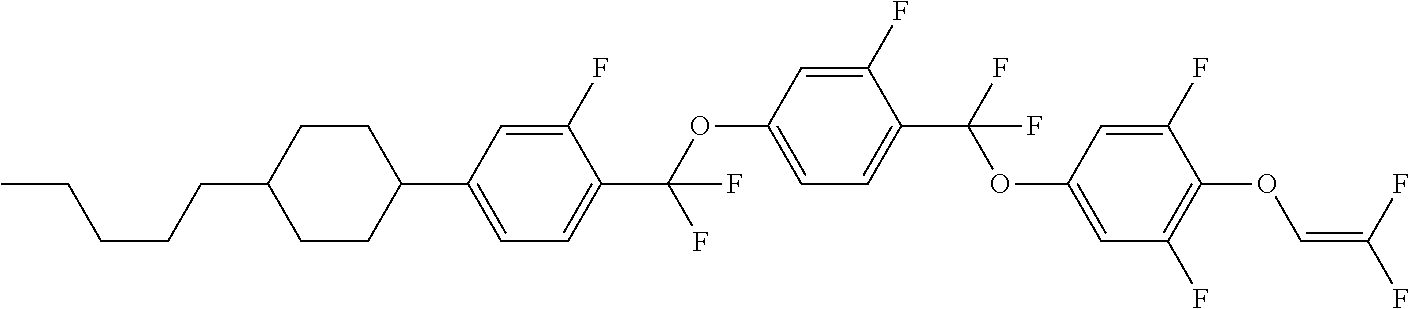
C1CC(C2=CC=C(C(OC3=CC=C(C(F)(OC4=CC(F)=C(OC=C(F)F)C(F)=C4)F)C(F)=C3)(F)F)C(F)=C2)CCC1CCCCC
